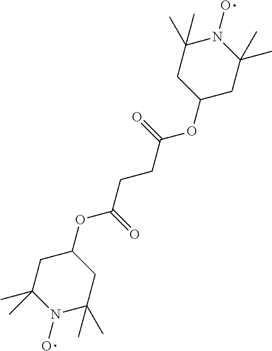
C1(OC(=O)CCC(=O)OC2CC(C)(C)N(O)C(C)(C)C2)CC(C)(C)N(O)C(C)(C)C1
